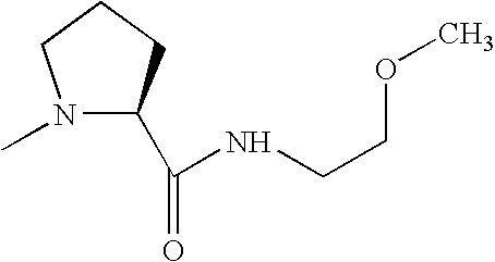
N1(C)C(C(=O)NCCOC)CCC1
